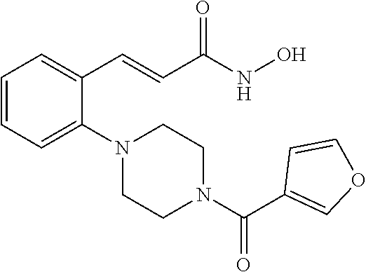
C1=CC=C(N2CCN(C(=O)C3=COC=C3)CC2)C(C=CC(NO)=O)=C1
